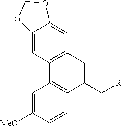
C1=C([MeO])C=CC2=C1C1=C(C=C2C[R])C=C2C(=C1)OCO2
